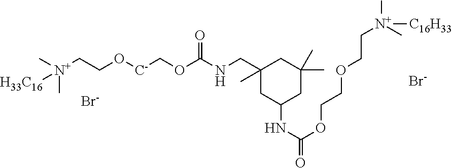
[N+](CCO[C-]COC(NCC1(C)CC(NC(=O)OCCOCC[N+](C)(C)[C16H33])CC(C)(C)C1)=O)(C)(C)[H33C16].[Br-].[Br-]
